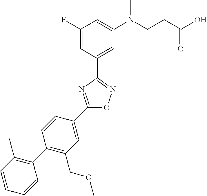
C1(C2=CC(COC)=C(C3=C(C)C=CC=C3)C=C2)=NC(C2=CC(N(C)CCC(O)=O)=CC(F)=C2)=NO1
